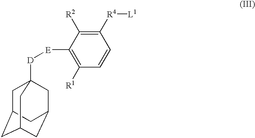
[D]([E]C1=C([R1])C=CC([R4][L1])=C1[R2])C12CC3CC(CC(C1)C3)C2
